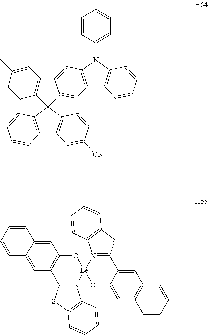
C1=CC2=CC3=C(C=C2C=C1)O[Be]1(N2=C3SC3=C2C=CC=C3)OC2=CC3=C(C=C2C2=N1C1=C(S2)C=CC=C1)C=CC=C3.C12=C(C=CC=C1)C(C1=CC=C(C)C=C1)(C1=CC3=C(N(C4=CC=CC=C4)C4=C3C=CC=C4)C=C1)C1=C2C=C([CN])C=C1
